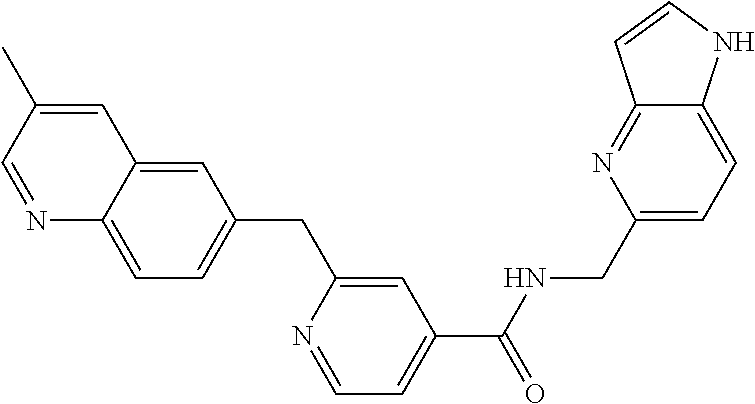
C1=C(C)C=NC2=CC=C(CC3=CC(C(NCC4=CC=C5C(=N4)C=CN5)=O)=CC=N3)C=C12
